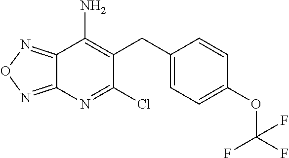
C1(CC2=C(N)C3=NON=C3N=C2Cl)=CC=C(OC(F)(F)F)C=C1
